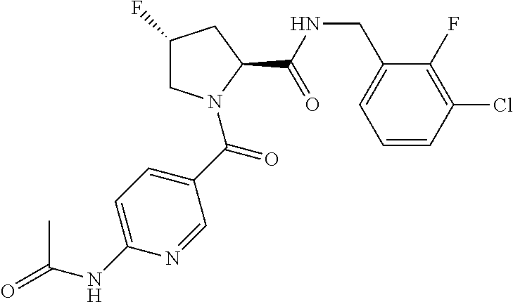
C1C(F)CC(C(NCC2=CC=CC(Cl)=C2F)=O)N1C(C1=CC=C(NC(C)=O)N=C1)=O
